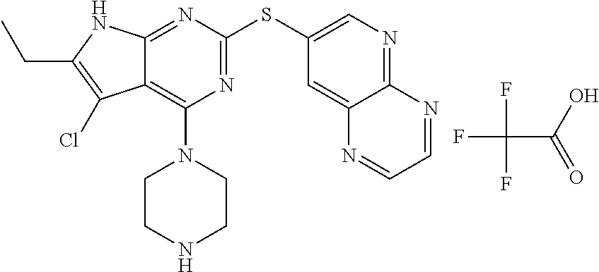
CCC1=C(Cl)C2=C(N3CCNCC3)N=C(SC3=CN=C4C(=C3)N=CC=N4)N=C2N1.FC(C(=O)O)(F)F
